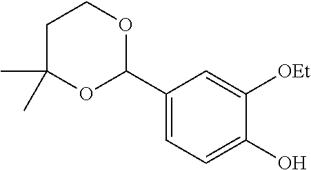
C1(C2OCCC(C)(C)O2)=CC=C(O)C([OEt])=C1
